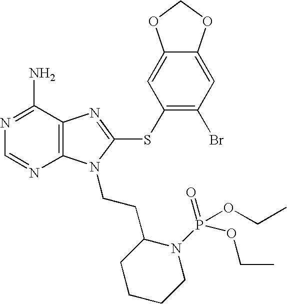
N1=C(N)C2=C(N=C1)N(CCC1CCCCN1P(=O)(OCC)OCC)C(SC1=C(Br)C=C3C(=C1)OCO3)=N2
